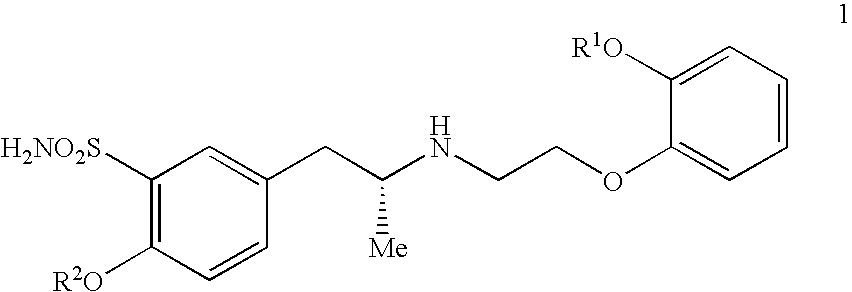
C1([H2NO2S])=C([R2O])C=CC(CC(NCCOC2=CC=CC=C2[R1O])[Me])=C1
